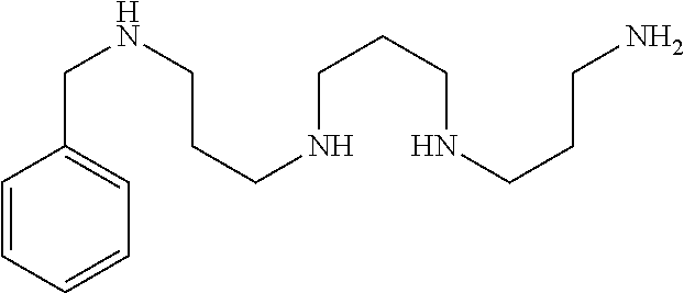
C1=CC=CC=C1CNCCCNCCCNCCCN
